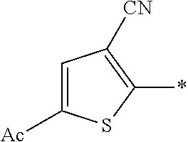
C1=C([Ac])SC(*)=C1[CN]
